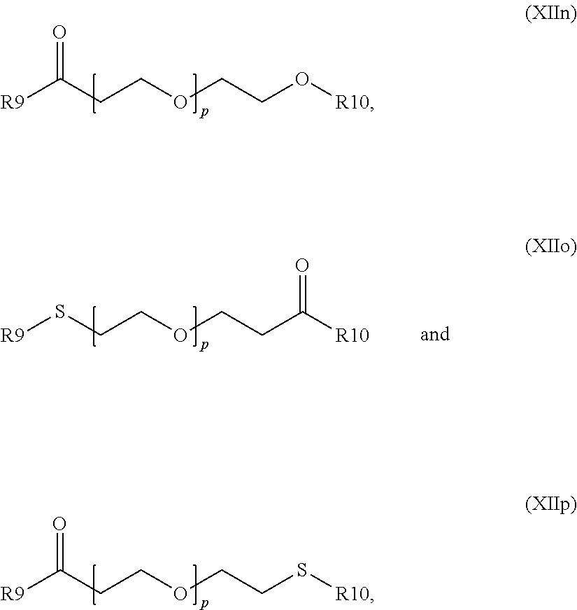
[R9]C(CCOCCO[R10])=O.[R9]C(CCOCCS[R10])=O.[R9]SCCOCCC([R10])=O
